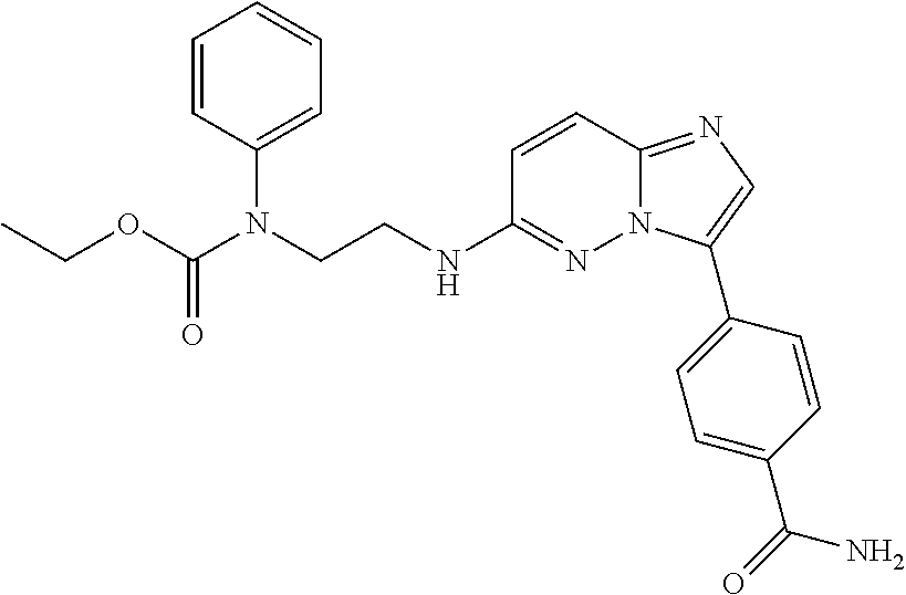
C1=CC2=NC=C(C3=CC=C(C(N)=O)C=C3)N2N=C1NCCN(C(OCC)=O)C1=CC=CC=C1
